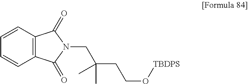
C1=CC2=C(C=C1)C(=O)N(CC(CCO[TBDPS])(C)C)C2=O
